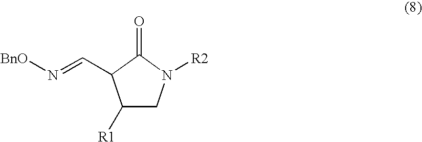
C1([R1])CN([R2])C(=O)C1C=N[BnO]
